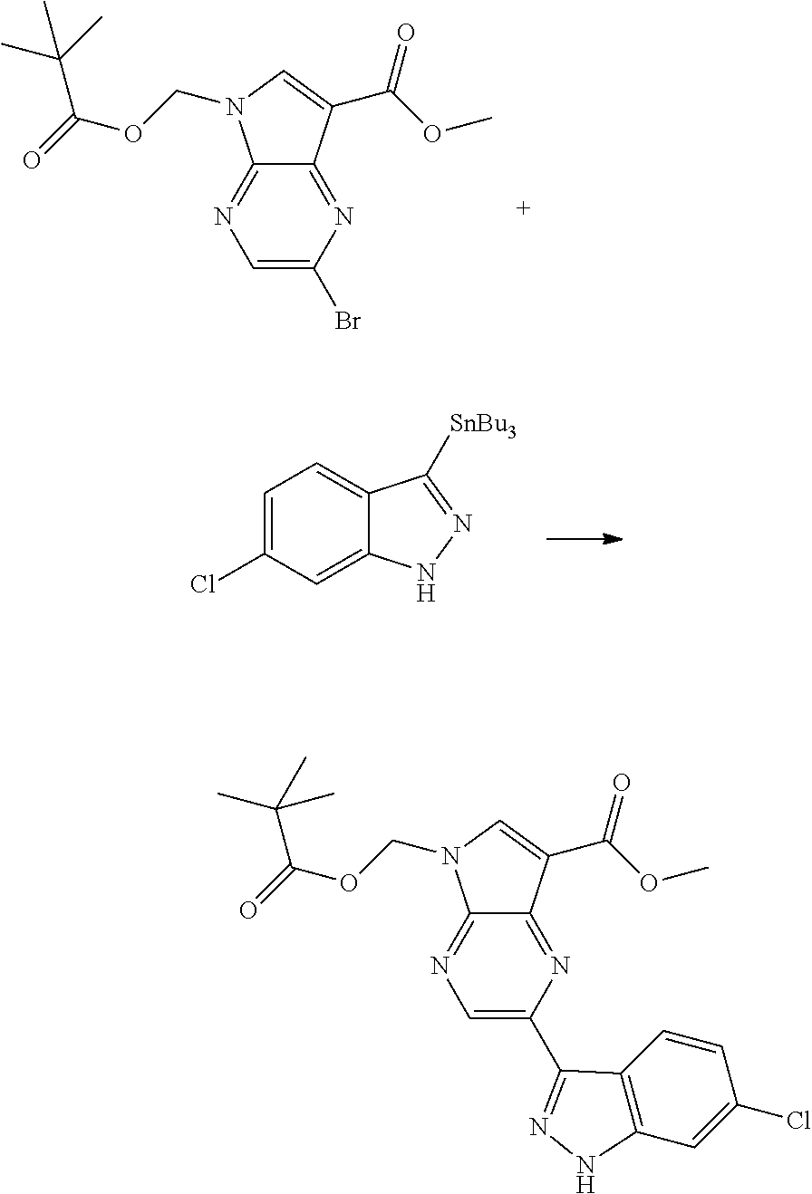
C1=C(Br)N=C2C(=N1)N(COC(=O)C(C)(C)C)C=C2C(OC)=O.C1=C(Cl)C=C2C(=C1)C([SnBu3])=NN2.C1=C(C2=NNC3=C2C=CC(Cl)=C3)N=C2C(=N1)N(COC(=O)C(C)(C)C)C=C2C(OC)=O
